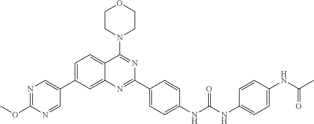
C1=C(C2=CN=C(OC)N=C2)C=C2C(=C1)C(N1CCOCC1)=NC(C1=CC=C(NC(NC3=CC=C(NC(C)=O)C=C3)=O)C=C1)=N2
